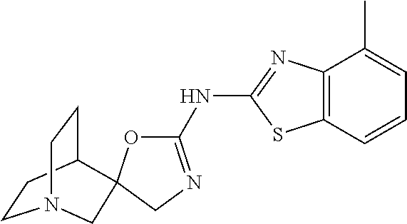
C1CC2CCN1CC21OC(NC2=NC3=C(C=CC=C3C)S2)=NC1
